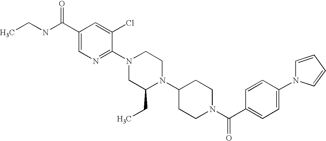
C1(N2C=CC=C2)=CC=C(C(N2CCC(N3C(CC)CN(C4=NC=C(C(NCC)=O)C=C4Cl)CC3)CC2)=O)C=C1
